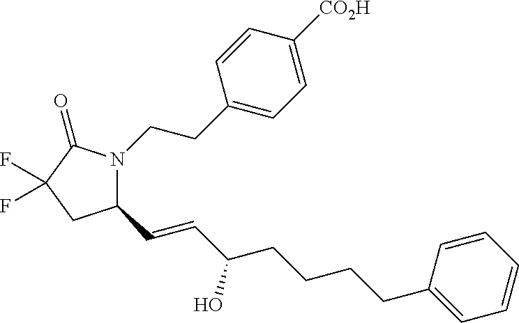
C1(C=CC(CCCCC2=CC=CC=C2)O)N(CCC2=CC=C([CO2H])C=C2)C(=O)C(F)(F)C1
